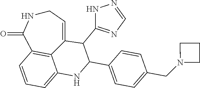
C1NC(=O)C2=C3C(=CC=C2)NC(C2=CC=C(CN4CCC4)C=C2)C(C2=NC=NN2)C3=C1
